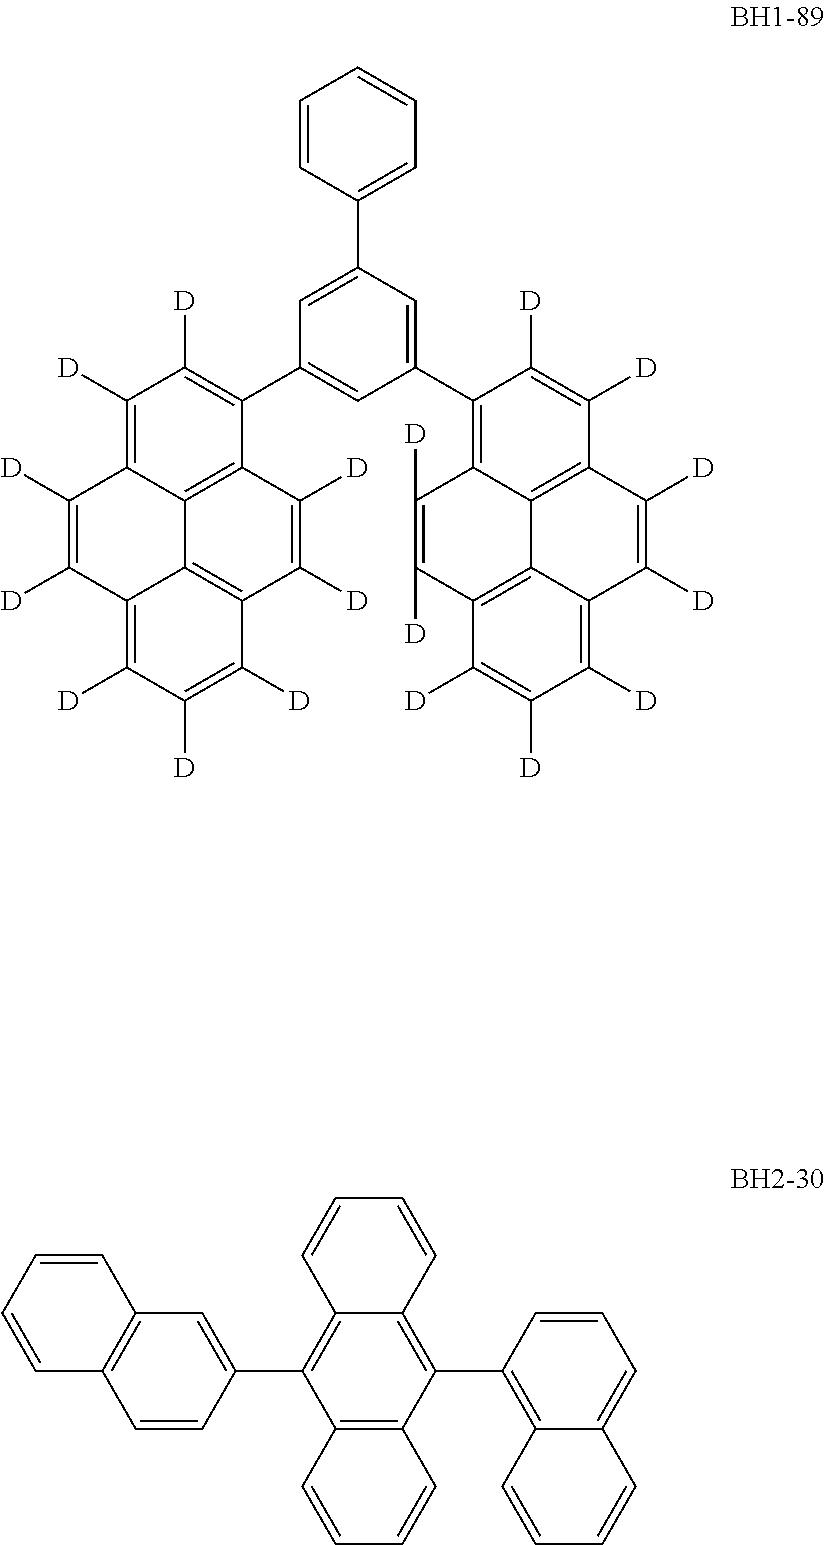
C1([D])=C2C3=C(C(C4=CC(C5=C6C7=C(C([D])=C5[D])C([D])=C([D])C5=C([D])C([D])=C([D])C(=C75)C([D])=C6[D])=CC(C5=CC=CC=C5)=C4)=C1[D])C([D])=C([D])C1=C3C(=C([D])C([D])=C1[D])C([D])=C2[D].C12=C(C(C3=C4C(=CC=C3)C=CC=C4)=C3C(=C1C1=CC4=C(C=C1)C=CC=C4)C=CC=C3)C=CC=C2
